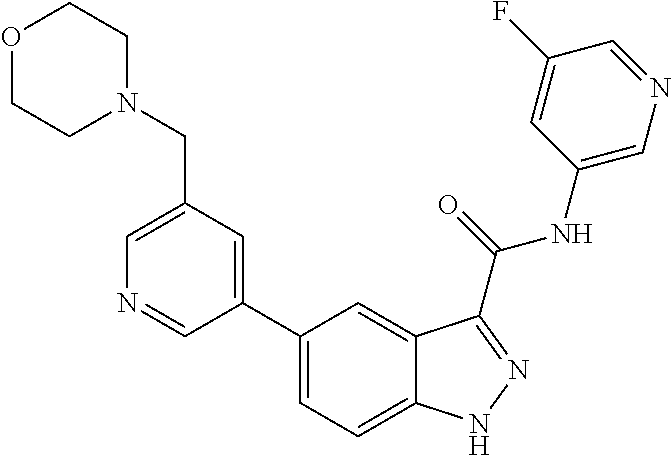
C1(CN2CCOCC2)=CN=CC(C2=CC=C3C(=C2)C(C(NC2=CN=CC(F)=C2)=O)=NN3)=C1
